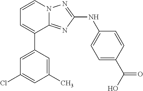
C1=C(C2=CC=CN3C2=NC(NC2=CC=C(C(O)=O)C=C2)=N3)C=C(C)C=C1Cl
